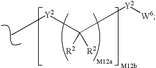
[Y2](C([R2])([R2])[Y2][W6])CC
